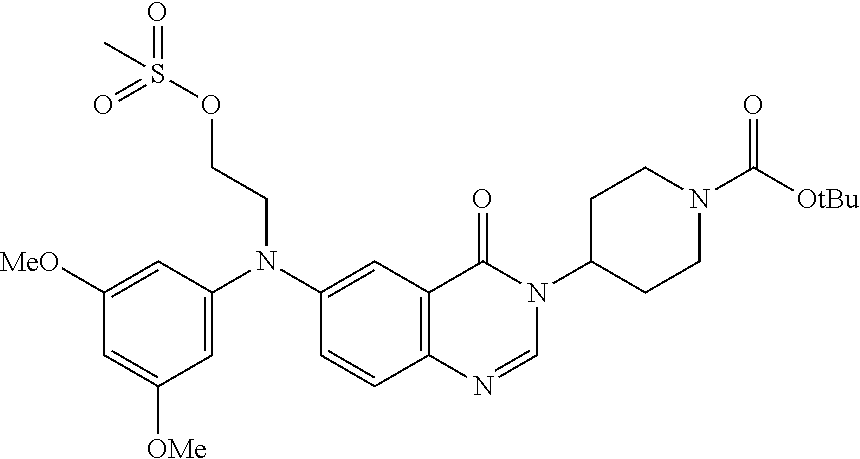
C1=C(N(C2=CC3=C(C=C2)N=CN(C2CCN(C([OtBu])=O)CC2)C3=O)CCOS(=O)(=O)C)C=C([MeO])C=C1[OMe]
